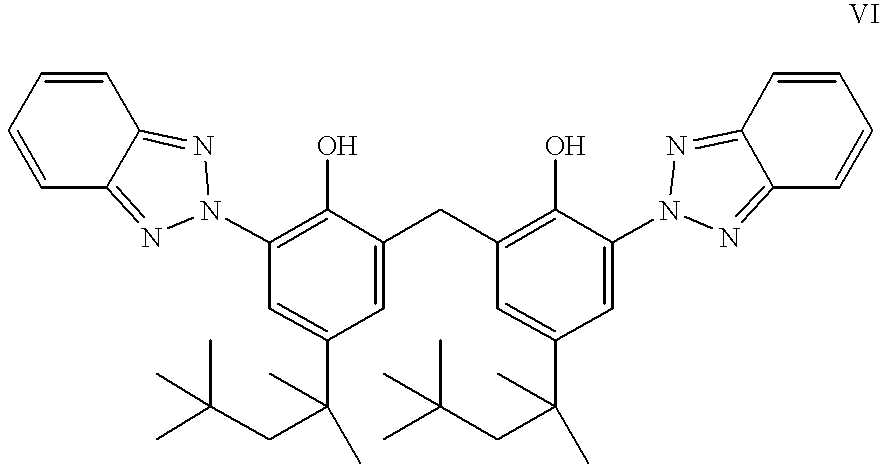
C1=CC2=NN(C3=C(O)C(CC4=C(O)C(N5N=C6C(=N5)C=CC=C6)=CC(C(CC(C)(C)C)(C)C)=C4)=CC(C(C)(CC(C)(C)C)C)=C3)N=C2C=C1
